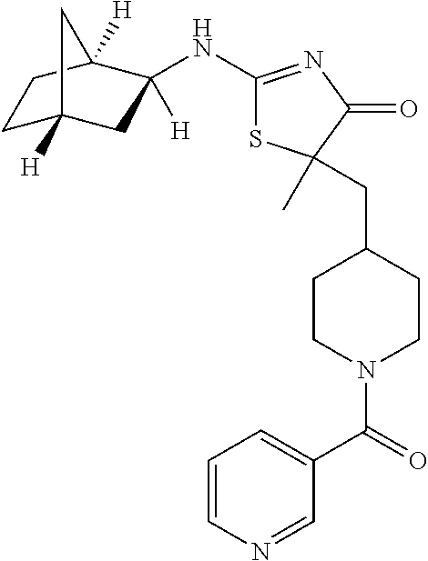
C1C2([H])CC(NC3=NC(=O)C(C)(CC4CCN(C(C5=CC=CN=C5)=O)CC4)S3)([H])C([H])(C1)C2
